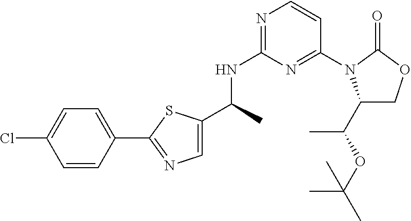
C(C)(NC1=NC=CC(N2C(C(OC(C)(C)C)C)COC2=O)=N1)C1=CN=C(C2=CC=C(Cl)C=C2)S1
